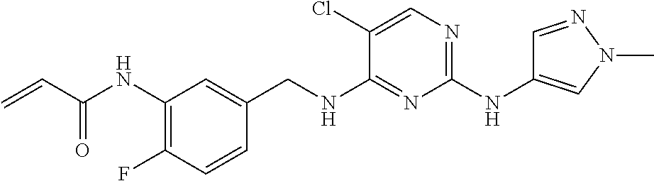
C=CC(=O)NC1=C(F)C=CC(CNC2=NC(NC3=CN(C)N=C3)=NC=C2Cl)=C1
